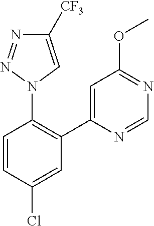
C1=CC(Cl)=CC(C2=CC(OC)=NC=N2)=C1N1C=C([CF3])N=N1
